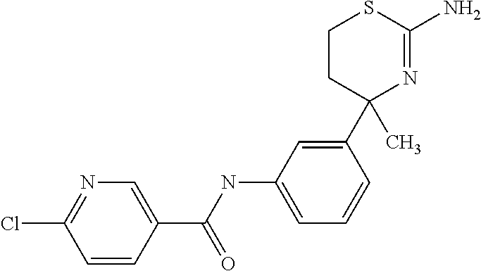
C1=CC(C(NC2=CC=CC(C3(C)N=C(N)SCC3)=C2)=O)=CN=C1Cl
